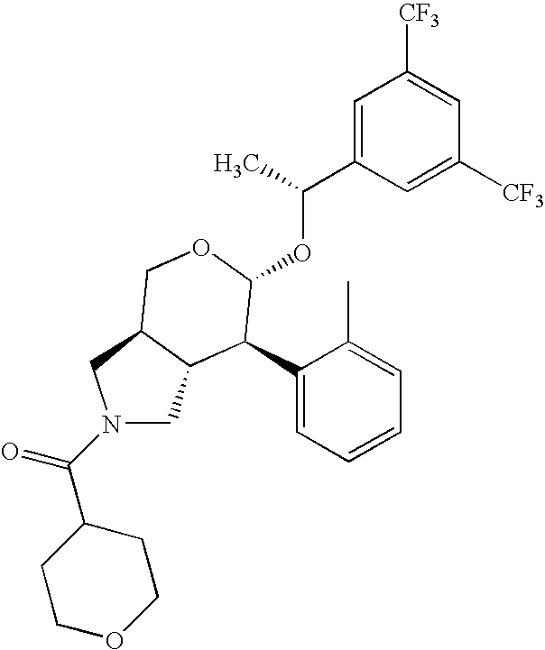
C1(C2C(OC(C3=CC([CF3])=CC([CF3])=C3)C)OCC3C2CN(C(C2CCOCC2)=O)C3)=CC=CC=C1C
